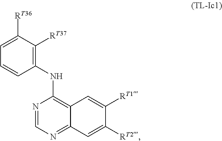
C1(NC2=C3C(=NC=N2)C=C([RT2])C([RT1])=C3)=C([RT37])C([RT36])=CC=C1
